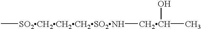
C[SO2CH2CH2CH2SO2NH][CH2CH](O)C
